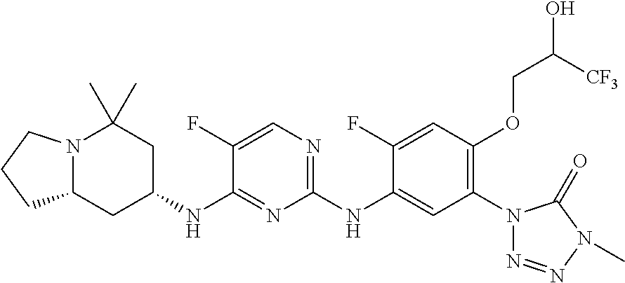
N12C(CC(NC3=NC(NC4=CC(N5N=NN(C)C5=O)=C(OCC(O)[CF3])C=C4F)=NC=C3F)CC1(C)C)CCC2
